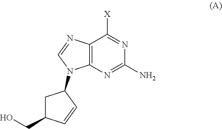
C12=C(N=C(N)N=C1[X])N(C1CC(CO)C=C1)C=N2
